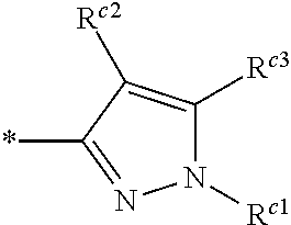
N1([Rc1])C([Rc3])=C([Rc2])C(*)=N1
